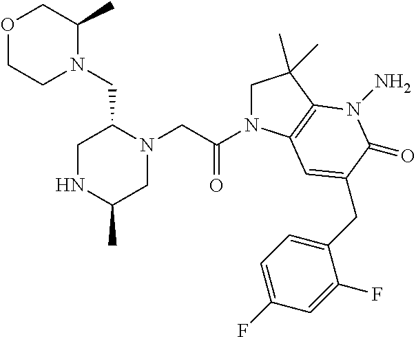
O1CCN(CC2CNC(C)CN2CC(N2CC(C)(C)C3=C2C=C(CC2=CC=C(F)C=C2F)C(=O)N3N)=O)C(C)C1
